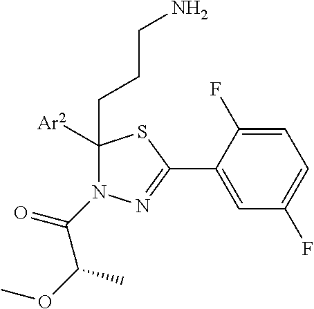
C1(CCCN)([Ar2])N(C(C(OC)C)=O)N=C(C2=CC(F)=CC=C2F)S1
